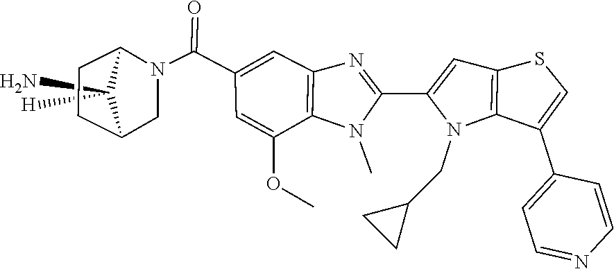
C12CCC(CN1C(C1=CC3=C(N(C)C(C4=CC5=C(N4CC4CC4)C(C4=CC=NC=C4)=CS5)=N3)C(OC)=C1)=O)C2(N)[H]
